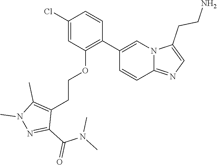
C1(Cl)=CC(OCCC2=C(C)N(C)N=C2C(=O)N(C)C)=C(C2=CN3C(=NC=C3CCN)C=C2)C=C1
